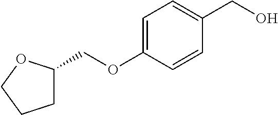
C1=C(OCC2CCCO2)C=CC(CO)=C1
